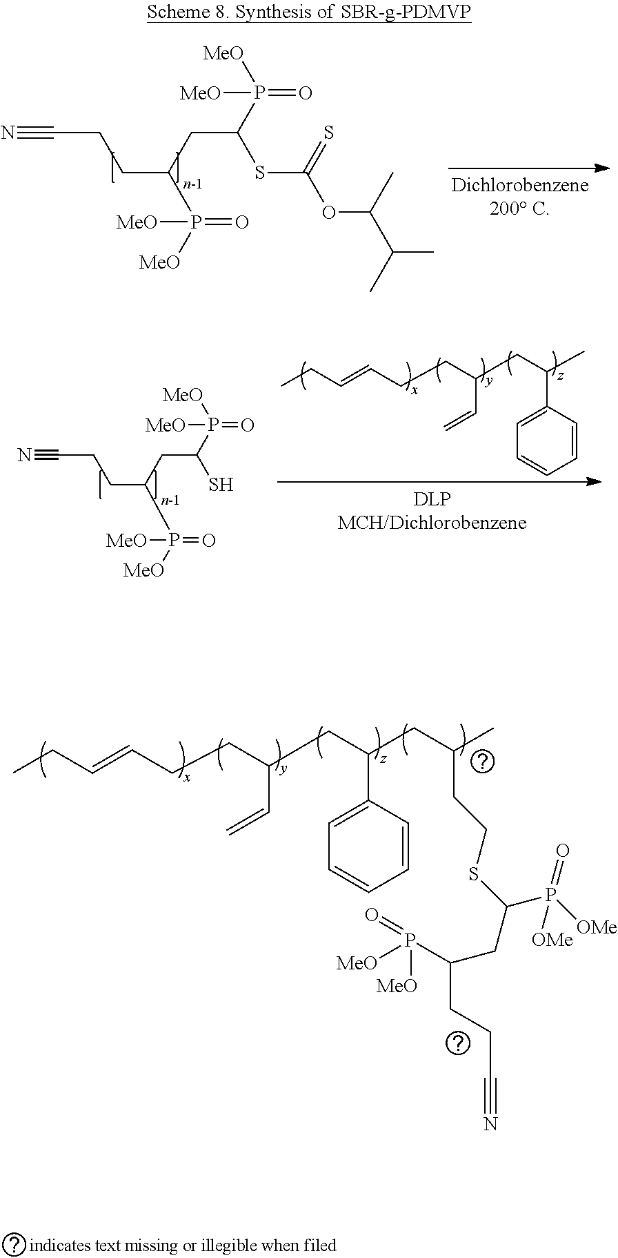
N#CCCC(P([MeO])(=O)[MeO])CC(P([MeO])(=O)[MeO])SC(OC(C(C)C)C)=S.N#CCCC(P([MeO])(=O)[MeO])CC(P([MeO])(=O)[MeO])S.CCC=CCCC(CC(C)C1=CC=CC=C1)C=C.CCC=CCCC(CC(C1=CC=CC=C1)CC(C)CCSC(CC(P([MeO])(=O)[MeO])CCC#N)P([OMe])(=O)[OMe])C=C
